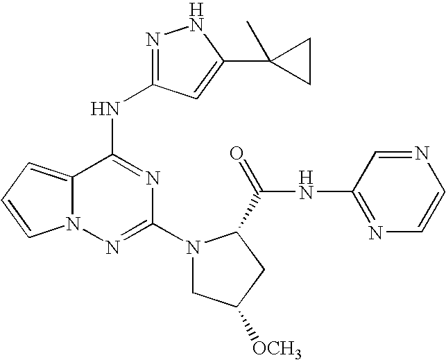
C12=CC=CN1N=C(N1CC([OCH3])CC1C(=O)NC1=NC=CN=C1)N=C2NC1=NNC(C2(C)CC2)=C1
